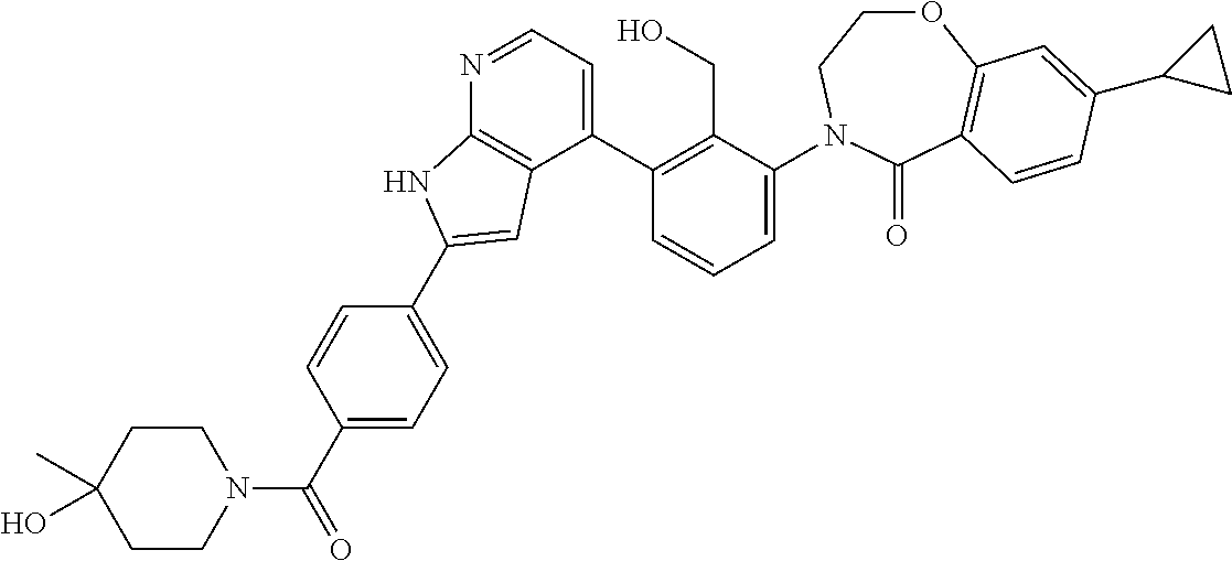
C1(C2=C(CO)C(N3CCOC4=C(C3=O)C=CC(C3CC3)=C4)=CC=C2)=CC=NC2=C1C=C(C1=CC=C(C(=O)N3CCC(C)(O)CC3)C=C1)N2
